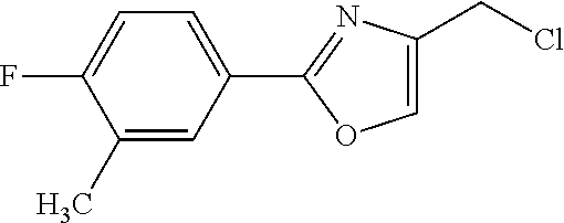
C1=C(CCl)N=C(C2=CC=C(F)C(C)=C2)O1
